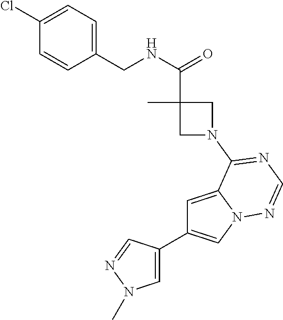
C1=C2N(C=C1C1=CN(C)N=C1)N=CN=C2N1CC(C)(C(NCC2=CC=C(Cl)C=C2)=O)C1
